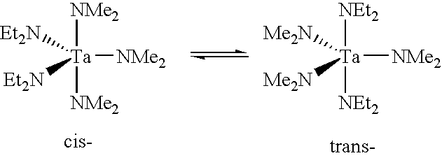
[NMe2][Ta]([NMe2])([NMe2])([Et2N])[Et2N].[NEt2][Ta]([NMe2])([NEt2])([Me2N])[Me2N]
